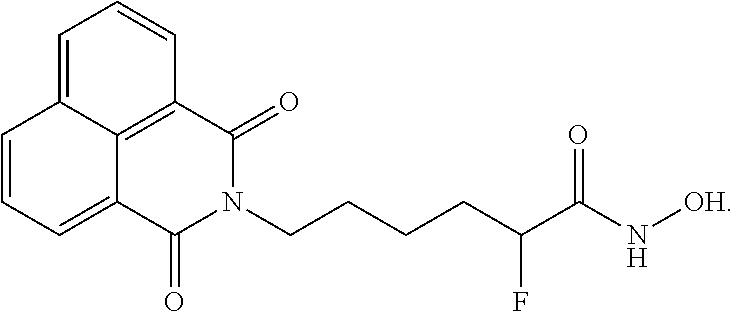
C1=CC=C2C3=C(C=CC=C13)C(=O)N(CCCCC(C(N[OH])=O)F)C2=O
